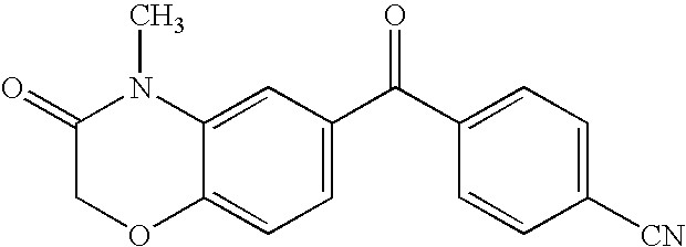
C1(=O)COC2=CC=C(C(C3=CC=C([CN])C=C3)=O)C=C2N1C
